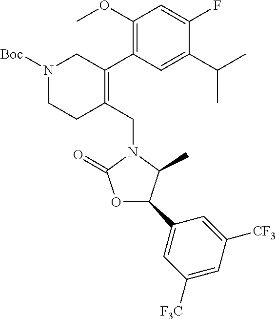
C1(OC)=C(C2=C(CN3C(=O)OC(C4=CC([F3C])=CC([CF3])=C4)C3C)CCN([Boc])C2)C=C(C(C)C)C(F)=C1
